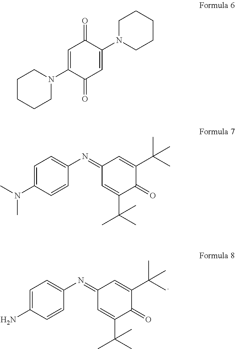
C1=C(N)C=CC(N=C2C=C(C(C)(C)C)C(=O)C(C(C)(C)C)=C2)=C1.C1CCCN(C2=CC(=O)C(N3CCCCC3)=CC2=O)C1.C1=C(N(C)C)C=CC(N=C2C=C(C(C)(C)C)C(=O)C(C(C)(C)C)=C2)=C1
